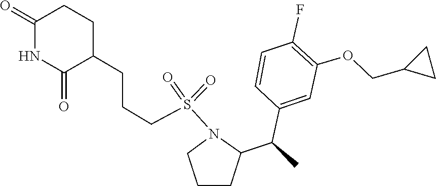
S(=O)(N1CCCC1C(C1=CC(OCC2CC2)=C(F)C=C1)C)(=O)CCCC1CCC(=O)NC1=O
